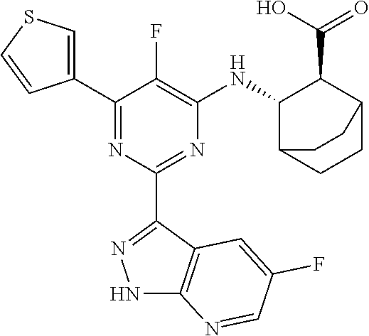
C1(C2=CSC=C2)=NC(C2=NNC3=C2C=C(F)C=N3)=NC([HN]C2C(C(O)=O)C3CCC2CC3)=C1F
